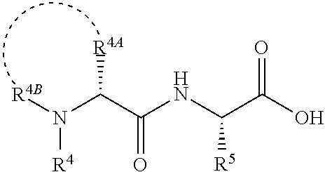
[R4B]N(C(C(NC(C(O)=O)[R5])=O)[R4A])[R4]
